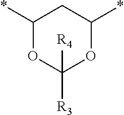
C1(*)OC([R4])([R3])OC(*)C1
